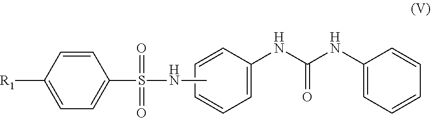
C1(NC(NC2=CC=CC=C2)=O)=CC=CC=C1.C1([R1])=CC=C(S(=O)(=O)NC)C=C1
